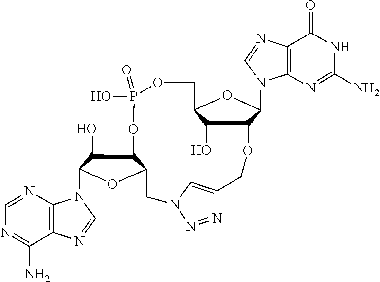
C12=C(N=CN=C1N)N(C1C(O)C3C(O1)CN1C=C(N=N1)COC1C(O)C(COP(O)(=O)O3)OC1N1C3=C(N=C1)C(=O)NC(N)=N3)C=N2
